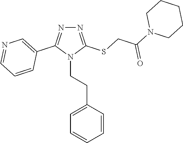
N1=C(SCC(N2CCCCC2)=O)N(CCC2=CC=CC=C2)C(C2=CN=CC=C2)=N1
